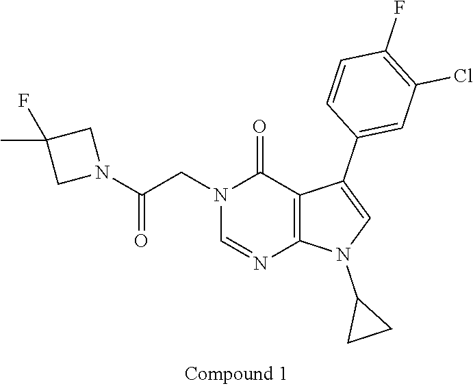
N1(CC(N2CC(C)(F)C2)=O)C=NC2=C(C1=O)C(C1=CC(Cl)=C(F)C=C1)=CN2C1CC1
